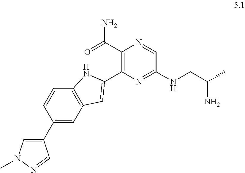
C1(C2=CN(C)N=C2)=CC2=C(C=C1)NC(C1=C(C(=O)N)N=CC(NCC(C)N)=N1)=C2
